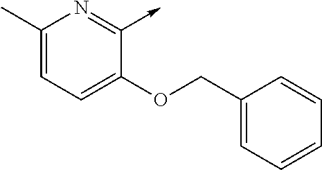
C1(C)=CC=C(OCC2=CC=CC=C2)C(->C)=N1
